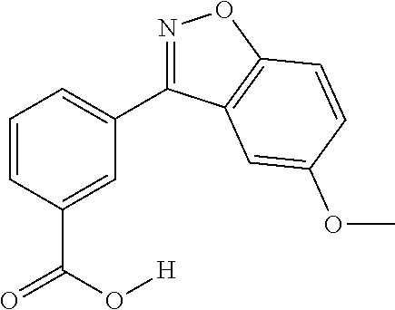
C1=CC=C(C2=NOC3=C2C=C(OC)C=C3)C=C1C(O[H])=O
